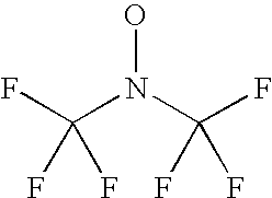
FC(N(C(F)(F)F)O)(F)F
